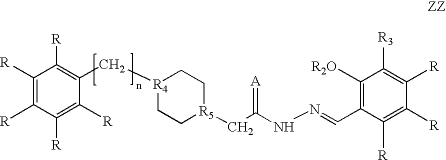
C1([R])=C([R])C([R])=C([R])C(C[R4]2CC[R5](CC(NN=CC3=C([R2O])C([R3])=C([R])C([R])=C3[R])=[A])CC2)=C1[R]
